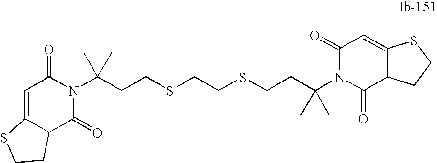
C(CSCCSCCC(N1C(=O)C=C2C(C1=O)CCS2)(C)C)C(N1C(=O)C2C(=CC1=O)SCC2)(C)C
